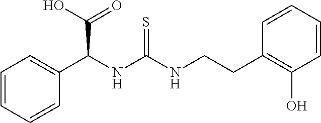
C1(C(NC(NCCC2=C(O)C=CC=C2)=S)C(=O)O)=CC=CC=C1
